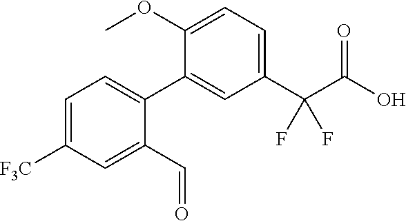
C1(C(C(O)=O)(F)F)=CC=C(OC)C(C2=CC=C([F3C])C=C2C=O)=C1
